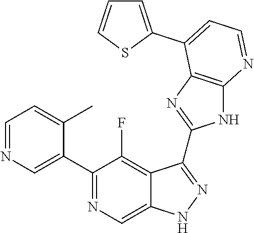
C1=NC=C(C2=NC=C3C(=C2F)C(C2=NC4=C(N2)N=CC=C4C2=CC=CS2)=NN3)C(C)=C1
